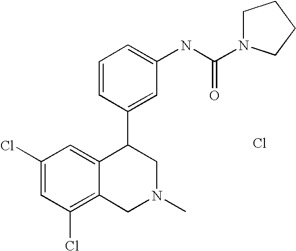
Cl.C1(Cl)=C2C(=CC(Cl)=C1)C(C1=CC(NC(=O)N3CCCC3)=CC=C1)CN(C)C2
